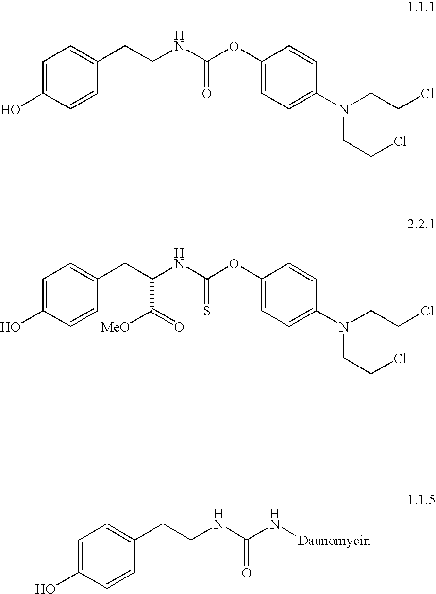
C1=C(O)C=CC(CCNC(OC2=CC=C(N(CCCl)CCCl)C=C2)=O)=C1.C1=C(O)C=CC(CC(NC(OC2=CC=C(N(CCCl)CCCl)C=C2)=S)C(=O)[MeO])=C1.C1=C(O)C=CC(CCNC(N[Daunomycin])=O)=C1
